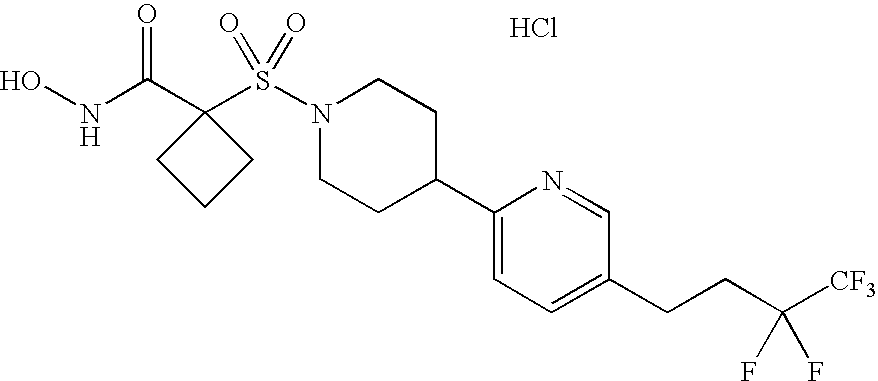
Cl.ONC(C1(S(N2CCC(C3=CC=C(CCC([CF3])(F)F)C=N3)CC2)(=O)=O)CCC1)=O
